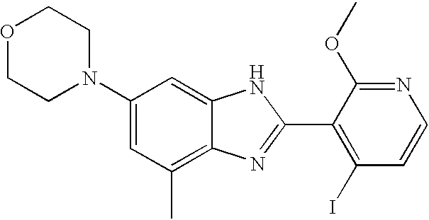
C1(N2CCOCC2)=CC(C)=C2C(=C1)NC(C1=C(I)C=CN=C1OC)=N2
